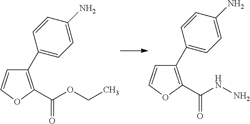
C1=COC(C(OCC)=O)=C1C1=CC=C(N)C=C1.C1=COC(C(NN)=O)=C1C1=CC=C(N)C=C1
